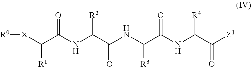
[X](C(C(NC(C(NC(C(NC(C([Z1])=O)[R4])=O)[R3])=O)[R2])=O)[R1])[R0]
